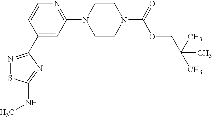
C1(C2=NSC(NC)=N2)=CC(N2CCN(C(=O)OCC(C)(C)C)CC2)=NC=C1
